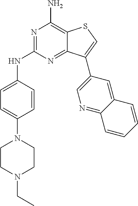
C1(N2CCN(CC)CC2)=CC=C(NC2=NC(N)=C3C(=N2)C(C2=CN=C4C(=C2)C=CC=C4)=CS3)C=C1
